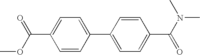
C1=CC(C2=CC=C(C(N(C)C)=O)C=C2)=CC=C1C(=O)OC
